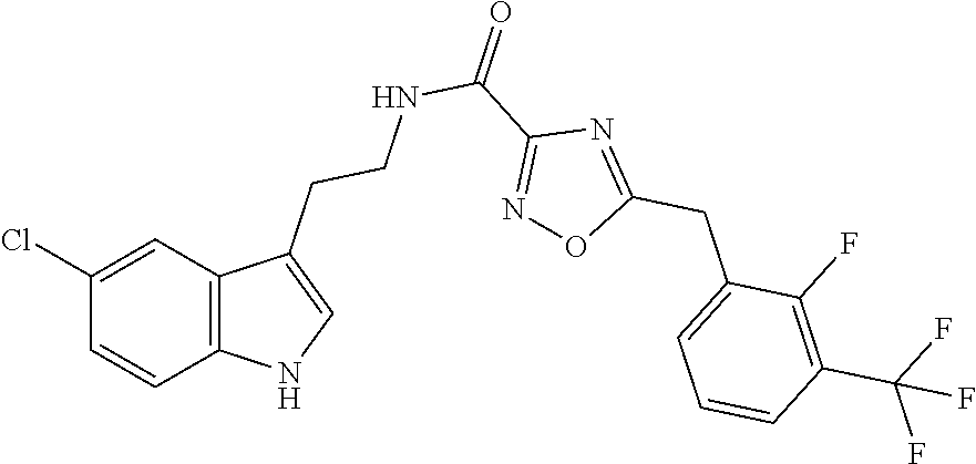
C12=C(C=C(Cl)C=C1)C(CCNC(C1=NOC(CC3=CC=CC(C(F)(F)F)=C3F)=N1)=O)=CN2
